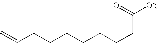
C=CCCCCCCCC([O-])=O
